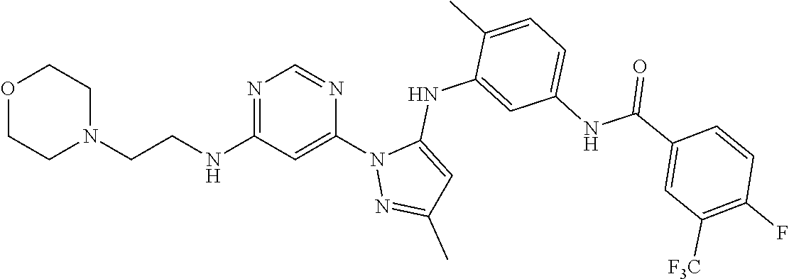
N1=C(NCCN2CCOCC2)C=C(N2N=C(C)C=C2NC2=CC(NC(=O)C3=CC([F3C])=C(F)C=C3)=CC=C2C)N=C1
